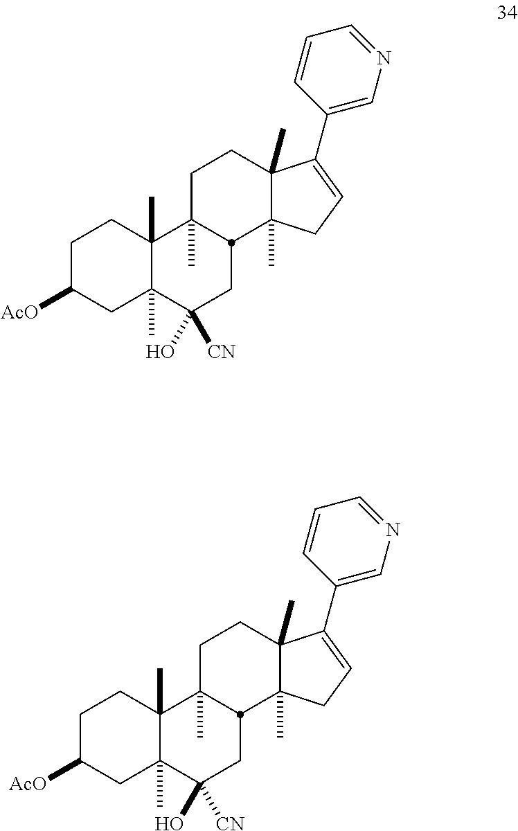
C1C([AcO])CC2(C)C(C)(C1)C1(C)CCC3(C)C(C)(CC=C3C3=CN=CC=C3)C1CC2(O)[CN].C1C([AcO])CC2(C)C(C)(C1)C1(C)CCC3(C)C(C)(CC=C3C3=CN=CC=C3)C1CC2(O)[CN]
